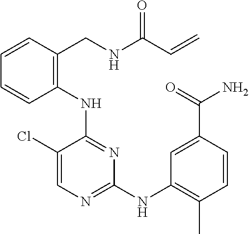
C1(NC2=C(CNC(C=C)=O)C=CC=C2)=NC(NC2=C(C)C=CC(C(=O)N)=C2)=NC=C1Cl
